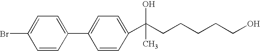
C1=CC(C2=CC=C(C(CCCCCO)(O)C)C=C2)=CC=C1Br
